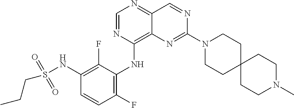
C1=NC(NC2=C(F)C=CC(NS(CCC)(=O)=O)=C2F)=C2C(=N1)C=NC(N1CCC3(CC1)CCN(C)CC3)=N2
